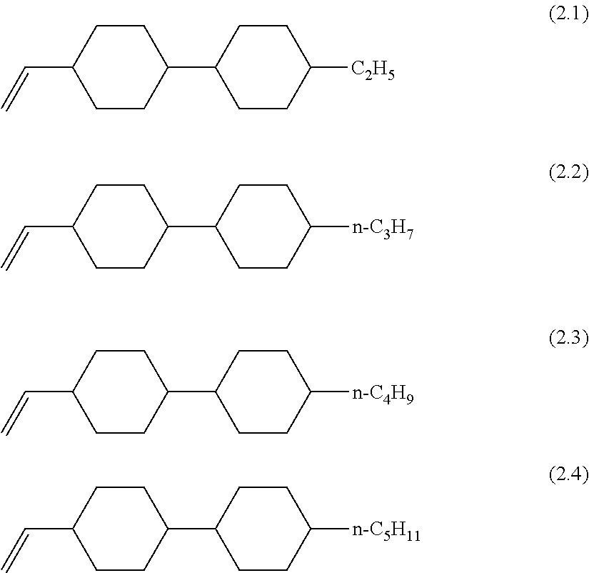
C(=C)C1CCC(C2CCC([C2H5])CC2)CC1.C(=C)C1CCC(C2CCC([n-C3H7])CC2)CC1.C(=C)C1CCC(C2CCC([n-C4H9])CC2)CC1.C(=C)C1CCC(C2CCC([n-C5H11])CC2)CC1
